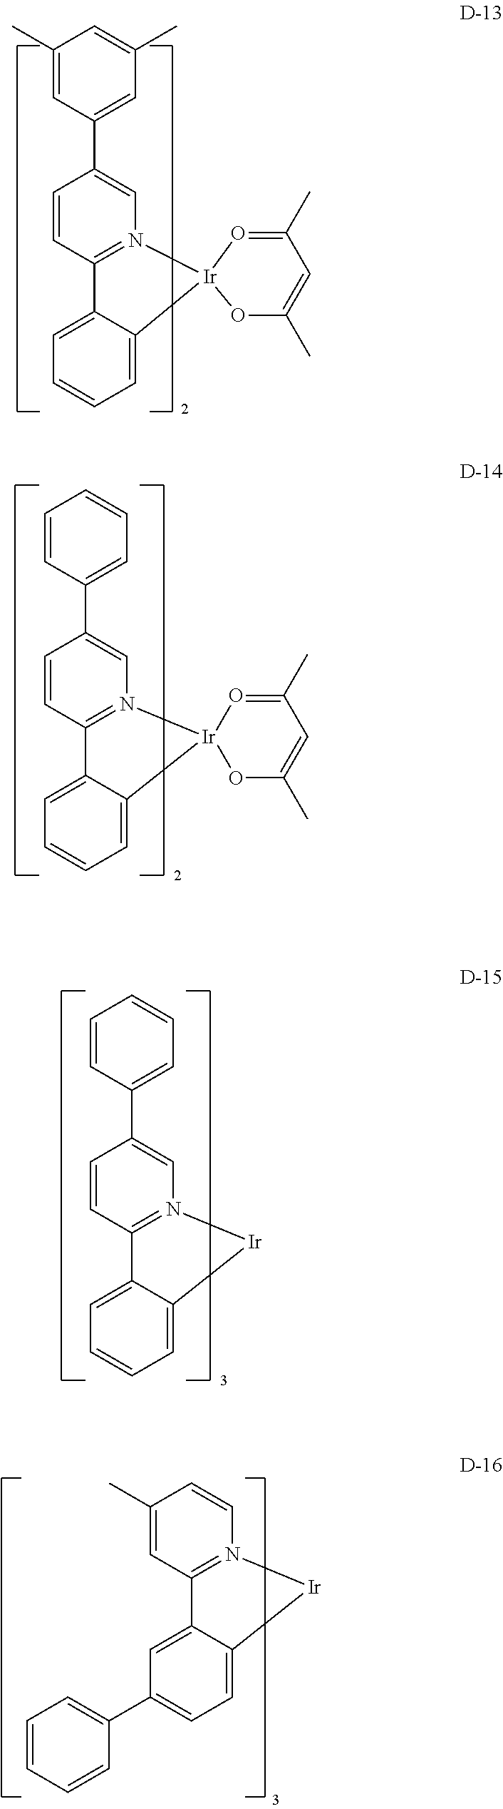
C1=CC2=N(C=C1C1=CC(C)=CC(C)=C1)[Ir]1(C3=CC=CC=C23)OC(C)=CC(C)=O1.C1=CC2=N(C=C1C1=CC=CC=C1)[Ir]1(C3=CC=CC=C23)OC(C)=CC(C)=O1.C1(C)=CC2=N(C=C1)[Ir]C1=CC=C(C3=CC=CC=C3)C=C21.C1=CC2=N(C=C1C1=CC=CC=C1)[Ir]C1=CC=CC=C21
